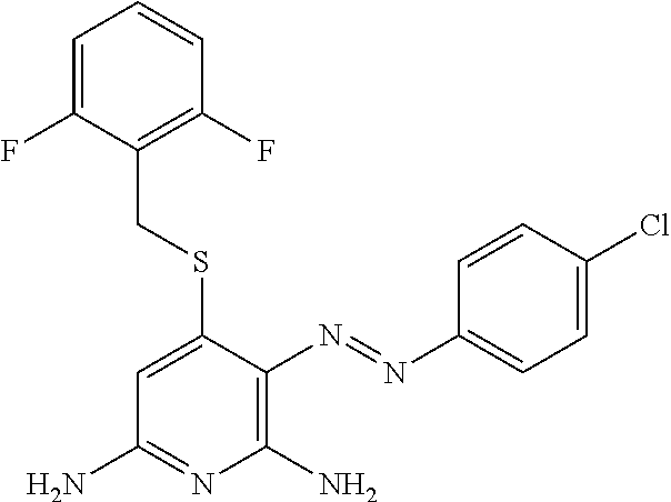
C1=C(SCC2=C(F)C=CC=C2F)C(N=NC2=CC=C(Cl)C=C2)=C(N)N=C1N
